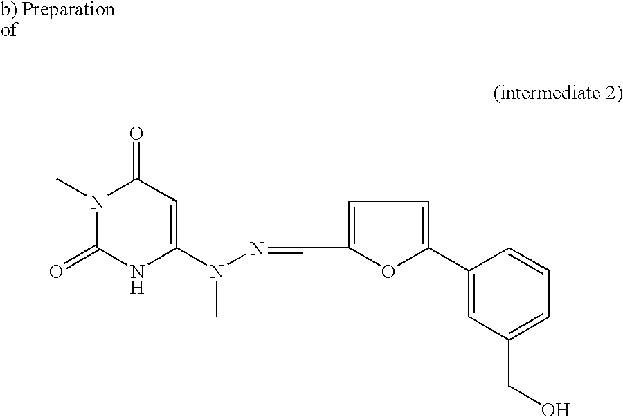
C1(=O)N(C)C(=O)NC(N(N=CC2=CC=C(C3=CC(CO)=CC=C3)O2)C)=C1
